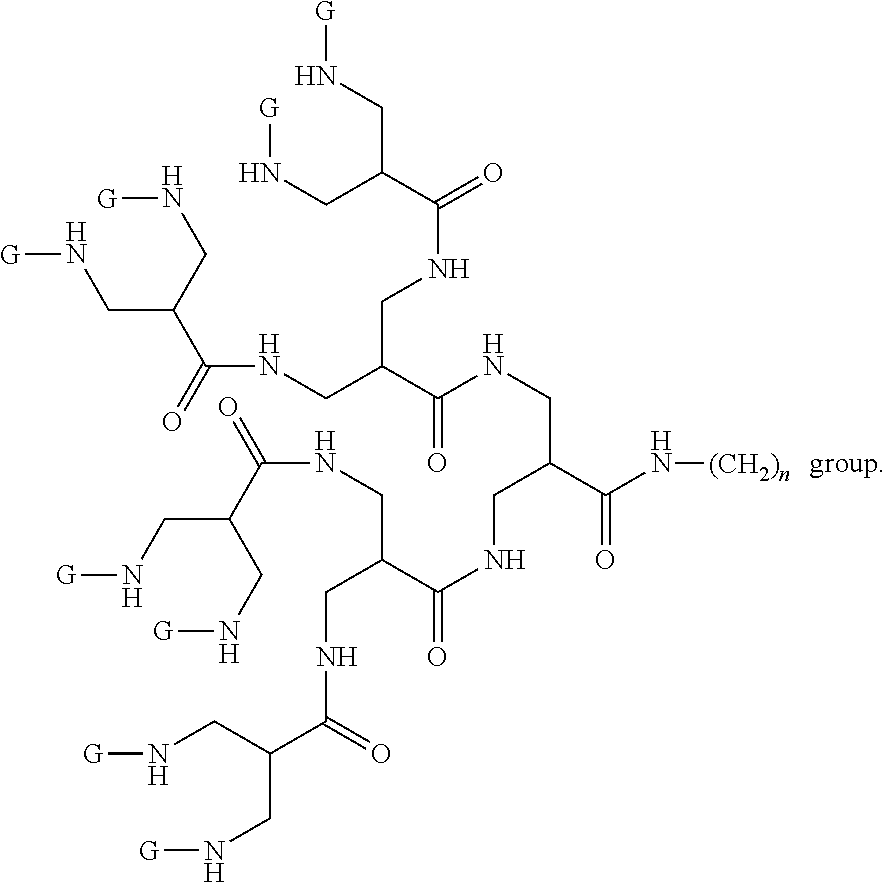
C(NCC(CNC(=O)C(CN[G])CN[G])C(NCC(C(N[(CH2)n])=O)CNC(=O)C(CNC(C(CN[G])CN[G])=O)CNC(=O)C(CN[G])CN[G])=O)(C(CN[G])CN[G])=O.[group]
